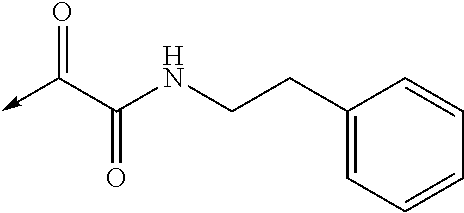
C1(CCNC(C(=O)->C)=O)=CC=CC=C1
